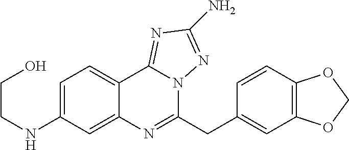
C1=C(NCCO)C=C2C(=C1)C1=NC(N)=NN1C(CC1=CC3=C(C=C1)OCO3)=N2
